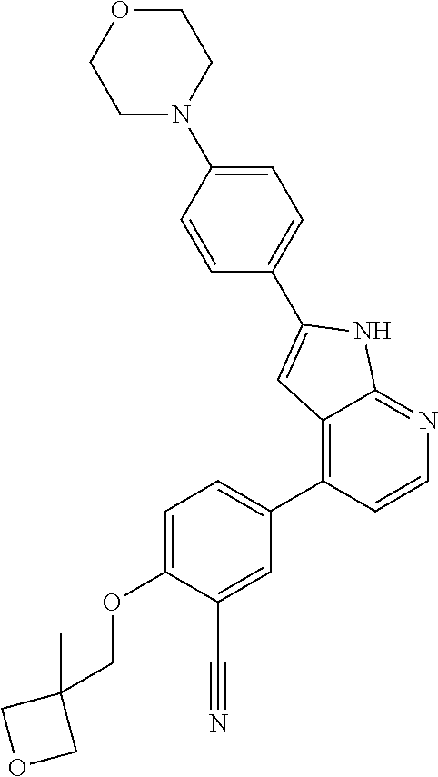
C1=C(OCC2(C)COC2)C(C#N)=CC(C2=C3C(=NC=C2)NC(C2=CC=C(N4CCOCC4)C=C2)=C3)=C1
